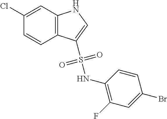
C1=C(Cl)C=CC2=C1NC=C2S(NC1=C(F)C=C(Br)C=C1)(=O)=O
